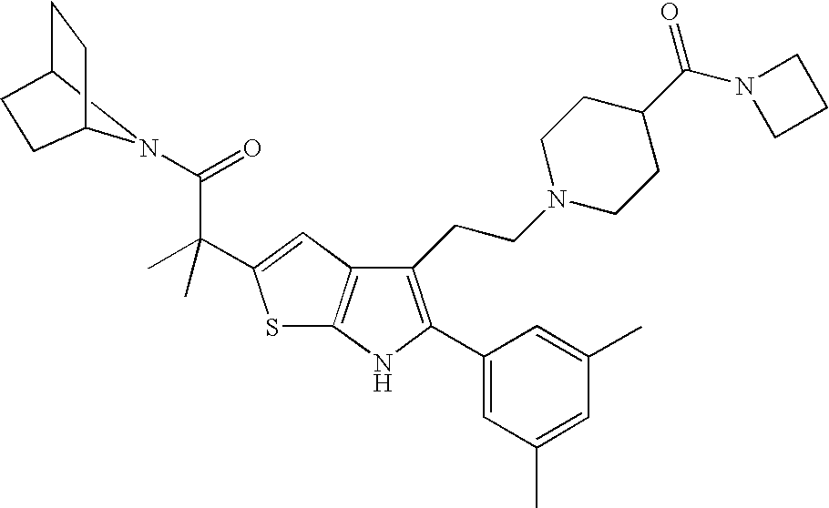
N1(C(=O)C(C2=CC3=C(S2)NC(C2=CC(C)=CC(C)=C2)=C3CCN2CCC(C(N3CCC3)=O)CC2)(C)C)C2CCC1CC2
